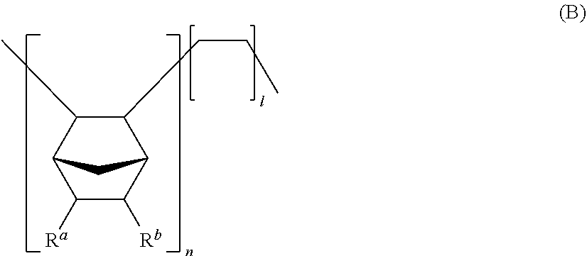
C12C([Ra])C([Rb])C(C1)C(CCC)C2C
